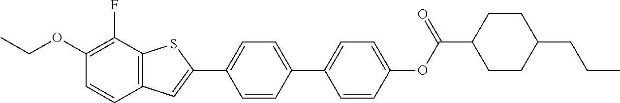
CCOC1=C(F)C2=C(C=C1)C=C(C1=CC=C(C3=CC=C(OC(C4CCC(CCC)CC4)=O)C=C3)C=C1)S2
